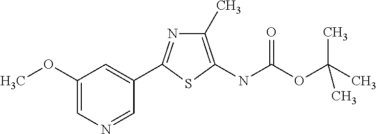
C1(C)=C(NC(=O)OC(C)(C)C)SC(C2=CC(OC)=CN=C2)=N1
